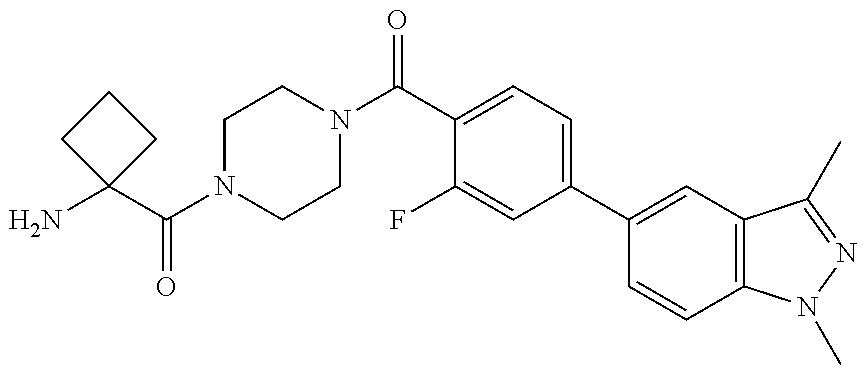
C1CC(N)(C(=O)N2CCN(C(=O)C3=CC=C(C4=CC5=C(C=C4)N(C)N=C5C)C=C3F)CC2)C1
